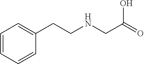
C1(CCNCC(=O)O)=CC=CC=C1
